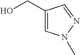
C1(CO)=CN(C)N=C1
